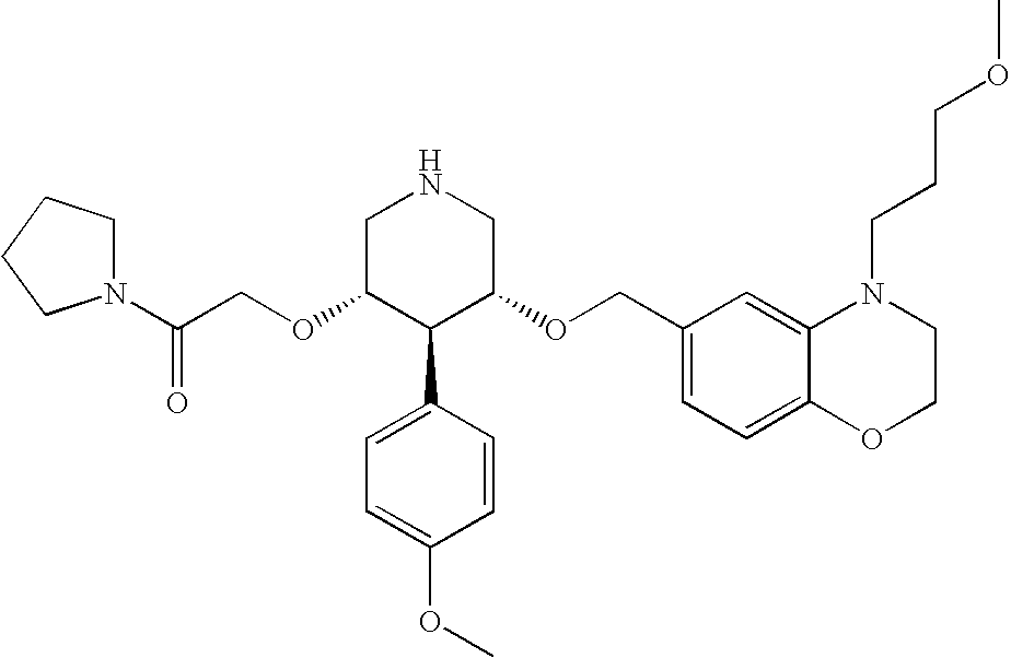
C(OC1C(C2=CC=C(OC)C=C2)C(OCC2=CC=C3C(=C2)N(CCCOC)CCO3)CNC1)C(N1CCCC1)=O
